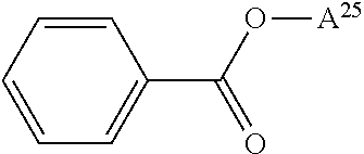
O([A25])C(C1=CC=CC=C1)=O
